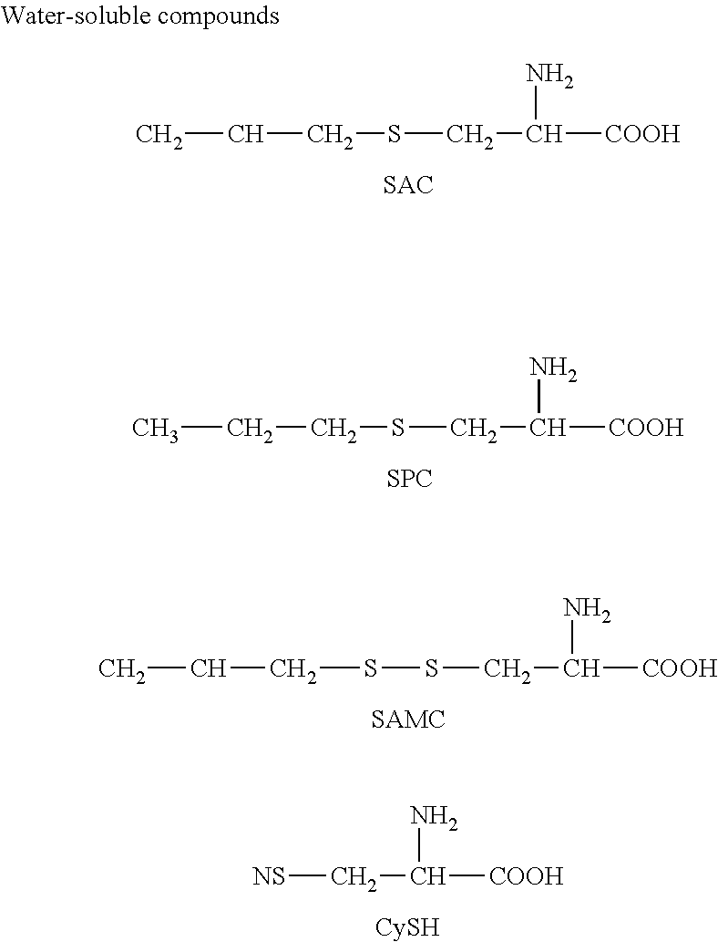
CCCSCC([COOH])N.CCCSCC([COOH])N.[SPC].[NS]CC([COOH])N.[CySH].CCCSSCC([COOH])N
